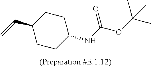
C1CC(C=C)CCC1NC(OC(C)(C)C)=O
